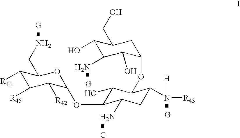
C1([R44])C([R45])C([R42])C(OC2C(O)C(OC3C(O)C(N)C(O)C(CO)C3)C(N([H])[R43])CC2N)OC1CN.[G].[G].[G].[G]
